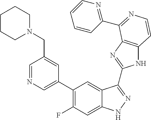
C1=C(C2=C(F)C=C3C(=C2)C(C2=NC4=C(N2)C=CN=C4C2=NC=CC=C2)=NN3)C=C(CN2CCCCC2)C=N1
